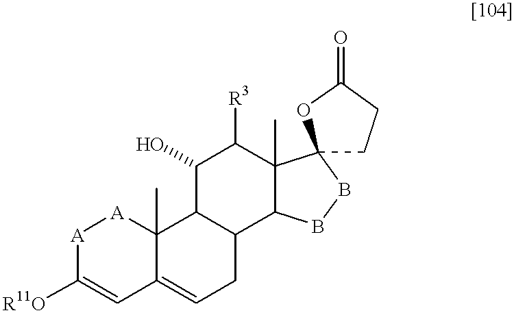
[A]1C([R11O])=CC2=CCC3C(C2(C)[A]1)C(O)C([R3])C1(C)C3BBC12CCC(=O)O2
